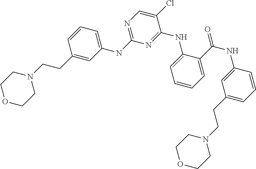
C1=CC(NC(=O)C2=CC=CC=C2NC2=NC(NC3=CC=CC(CCN4CCOCC4)=C3)=NC=C2Cl)=CC(CCN2CCOCC2)=C1
